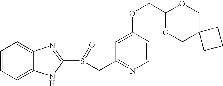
C1=CC=C2C(=C1)N=C(S(=O)CC1=NC=CC(OCC3OCC4(CO3)CCC4)=C1)N2
